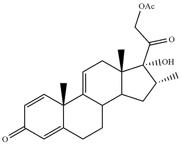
C12(C)C(=CC(=O)C=C1)CCC1C2=CCC2(C)C1CC(C)C2(C(C[OAc])=O)O
